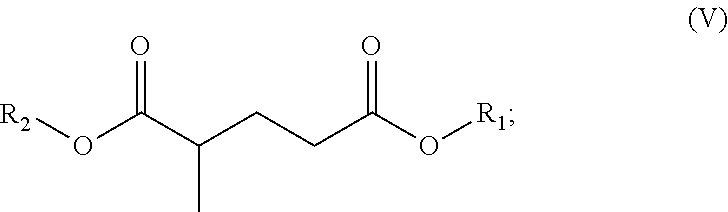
C(C(CCC(O[R1])=O)C)(O[R2])=O
